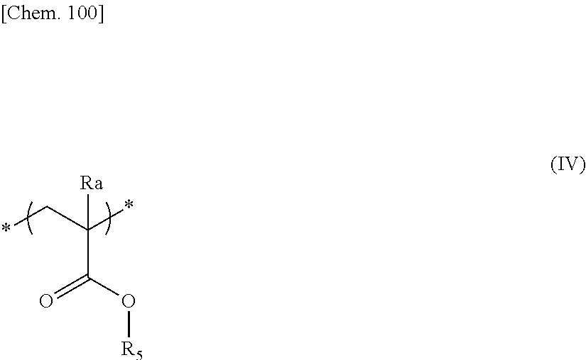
[Ra]C(C(O[R5])=O)(*)C*
